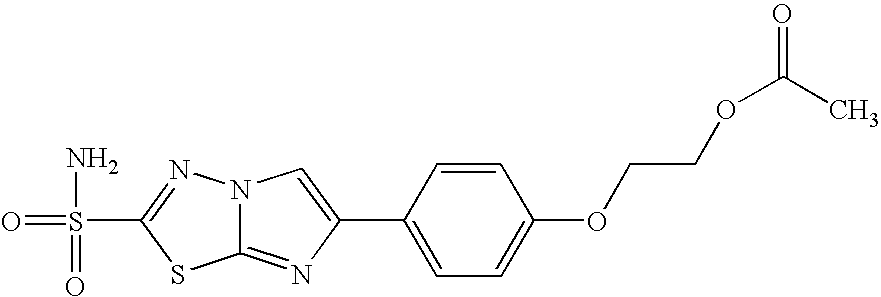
C12=NC(C3=CC=C(OCCOC(=O)C)C=C3)=CN1N=C(S(=O)(N)=O)S2
